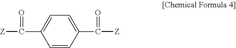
C1=C(C(=O)[Z])C=CC(C([Z])=O)=C1
